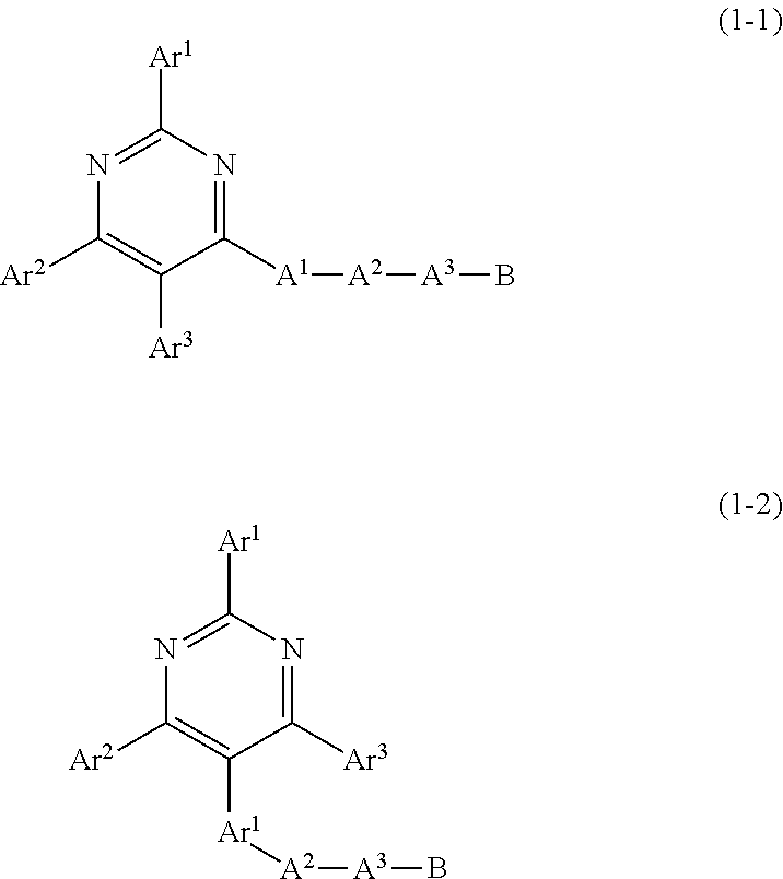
[Ar3]C1=NC([Ar1])=NC([Ar2])=C1[Ar1][A2][A3]B.[A1](C1=NC([Ar1])=NC([Ar2])=C1[Ar3])[A2][A3]B
